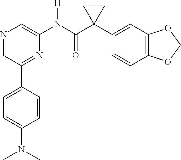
N1=CC(C2=CC=C(N(C)C)C=C2)=NC(N(C(C2(C3=CC4=C(C=C3)OCO4)CC2)=O)[H])=C1
